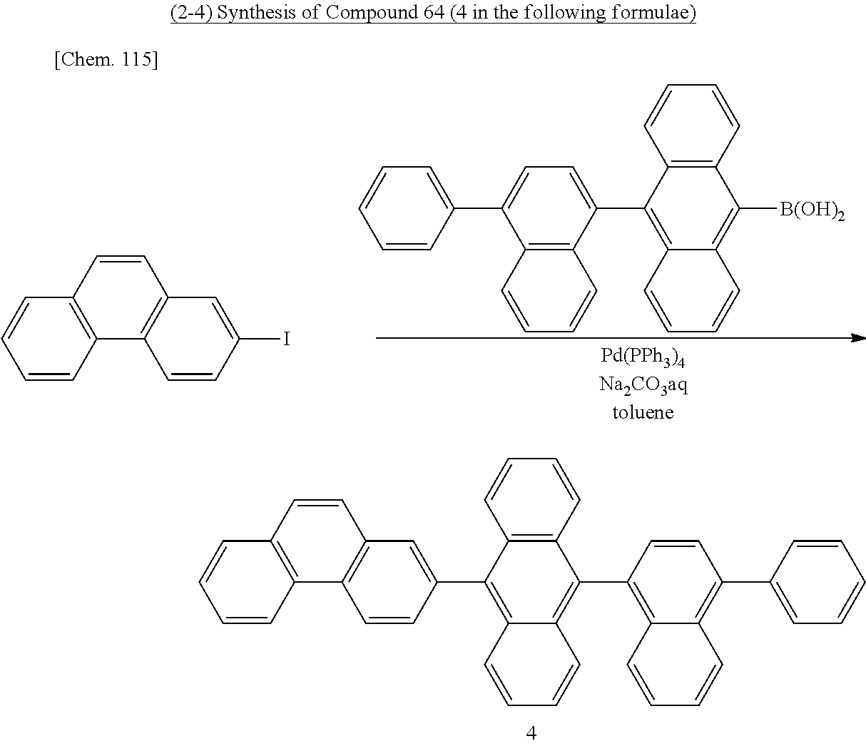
C12=C(C(C3=C4C(=C([B(OH)2])C5=C3C=CC=C5)C=CC=C4)=CC=C1C1=CC=CC=C1)C=CC=C2.C1=CC2=C(C3=C1C=C(I)C=C3)C=CC=C2.C12=C(C=CC=C1)C(C1=C3C(=C(C4=CC=CC=C4)C=C1)C=CC=C3)=C1C(=C2C2=CC3=C(C=C2)C2=C(C=C3)C=CC=C2)C=CC=C1
